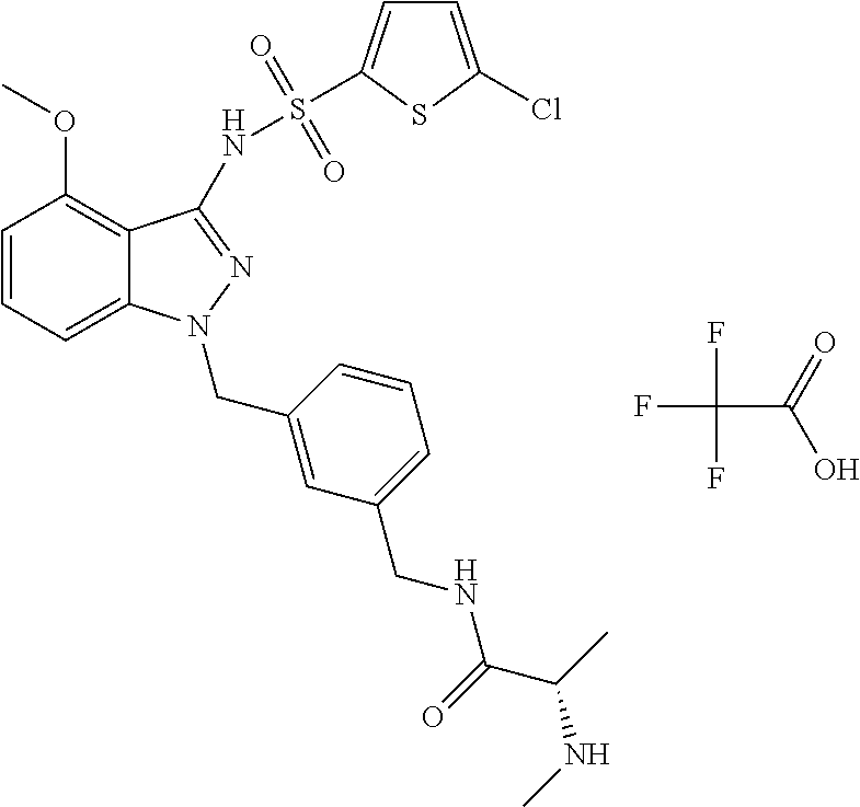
C1=CC=C2C(=C1OC)C(NS(=O)(=O)C1=CC=C(Cl)S1)=NN2CC1=CC(CNC(=O)C(C)NC)=CC=C1.FC(F)(F)C(=O)O
